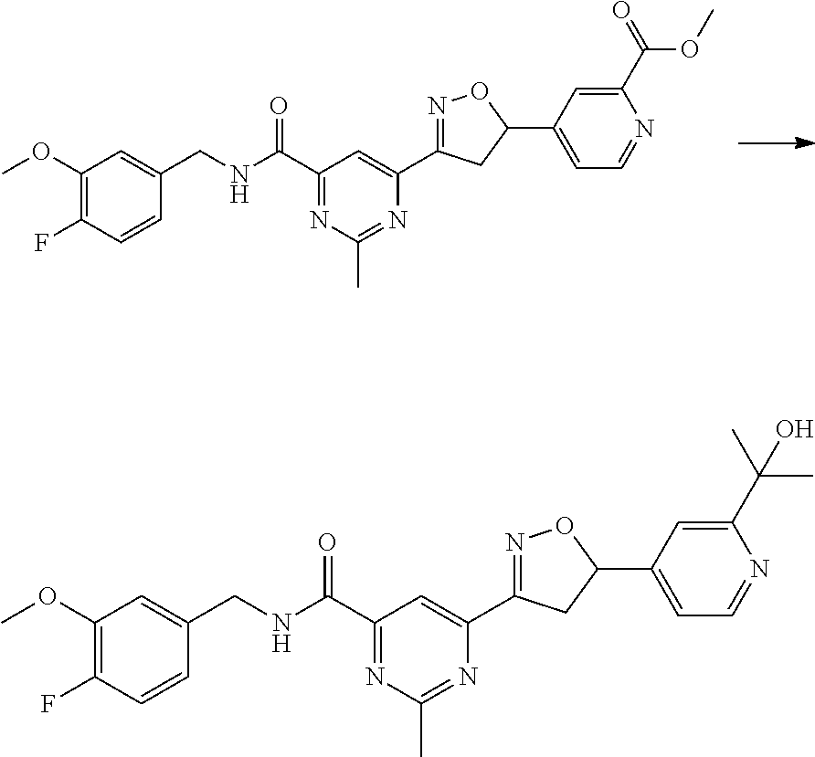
C1(OC)=C(F)C=CC(CNC(C2=NC(C)=NC(C3=NOC(C4=CC=NC(C(C)(C)O)=C4)C3)=C2)=O)=C1.C1(OC)=C(F)C=CC(CNC(C2=NC(C)=NC(C3=NOC(C4=CC=NC(C(OC)=O)=C4)C3)=C2)=O)=C1
